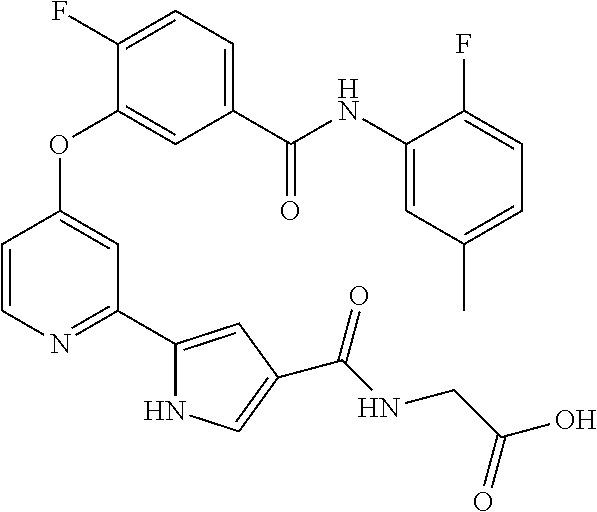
C1(C(NC2=CC(C)=CC=C2F)=O)=CC=C(F)C(OC2=CC(C3=CC(C(NCC(O)=O)=O)=CN3)=NC=C2)=C1
